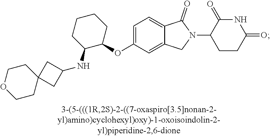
C1=C(OC2CCCCC2NC2CC3(C2)CCOCC3)C=C2C(=C1)C(=O)N(C1CCC(=O)NC1=O)C2
